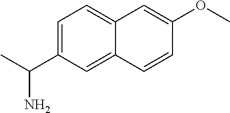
C1=C(C(C)N)C=C2C(=C1)C=C(OC)C=C2
